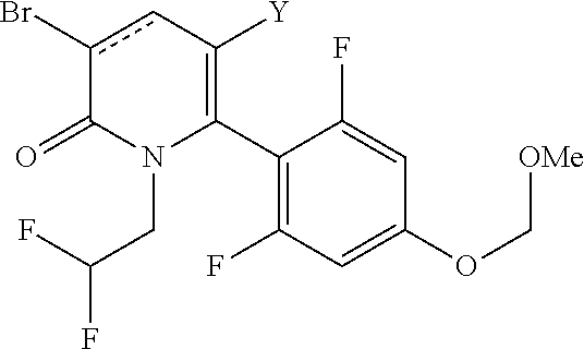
C1(C2=C([Y])cc(Br)C(=O)N2CC(F)F)=C(F)C=C(OC[OMe])C=C1F
